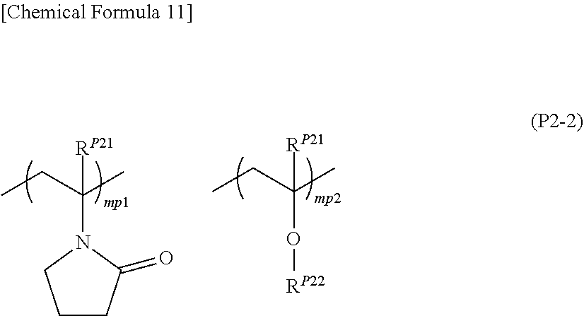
C(N1CCCC1=O)(CC)(C)[RP21].C(O[RP22])(CC)(C)[RP21]
